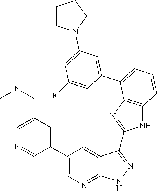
C1=C(CN(C)C)C=C(C2=CN=C3C(=C2)C(C2=NC4=C(N2)C=CC=C4C2=CC(N4CCCC4)=CC(F)=C2)=NN3)C=N1
